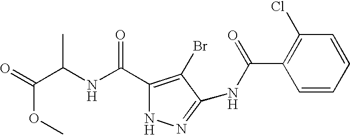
CC(C(OC)=O)NC(C1=C(Br)C(NC(=O)C2=C(Cl)C=CC=C2)=NN1)=O
